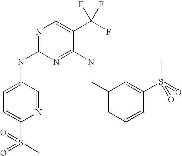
C1(CNC2=NC(NC3=CC=C(S(=O)(C)=O)N=C3)=NC=C2C(F)(F)F)=CC=CC(S(C)(=O)=O)=C1
